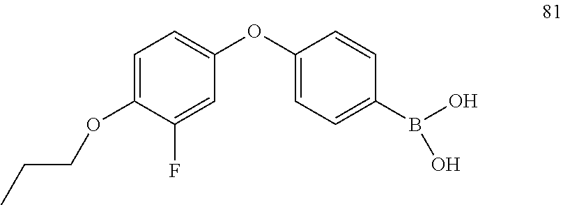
C1(OC2=CC=C(B(O)O)C=C2)=CC=C(OCCC)C(F)=C1
